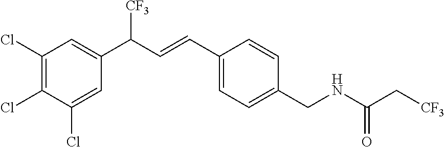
C1(CNC(C[CF3])=O)=CC=C(C=CC(C2=CC(Cl)=C(Cl)C(Cl)=C2)[CF3])C=C1
